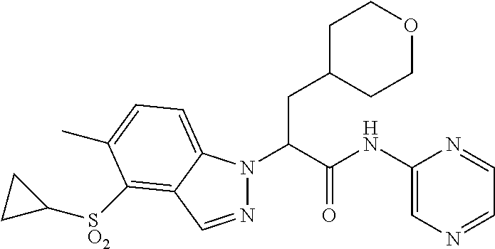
N1(C(C(NC2=CN=CC=N2)=O)CC2CCOCC2)N=CC2=C([SO2]C3CC3)C(C)=CC=C12
